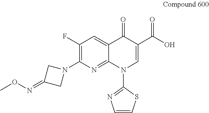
C1(F)=C(N2CC(=NOC)C2)N=C2C(=C1)C(=O)C(C(O)=O)=CN2C1=NC=CS1
